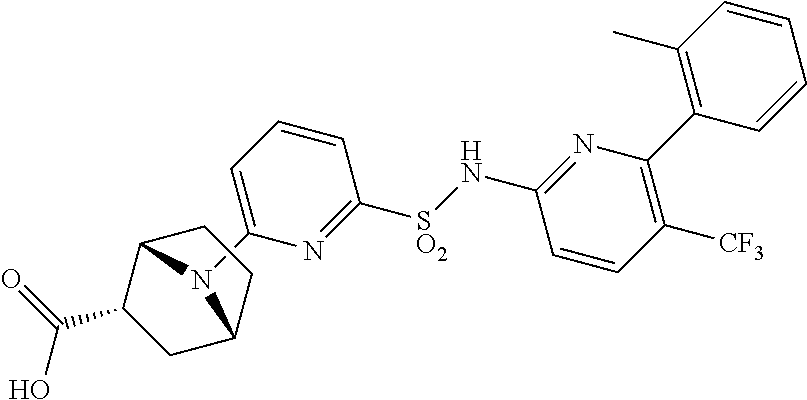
C1=C(N2C3CCC2CC3C(=O)O)N=C([SO2]NC2=NC(C3=C(C)C=CC=C3)=C([CF3])C=C2)C=C1
